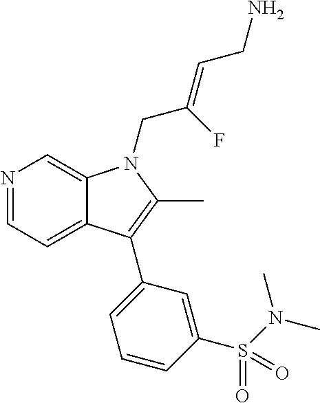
N1=CC=C2C(=C1)N(CC(=CCN)F)C(C)=C2C1=CC=CC(S(N(C)C)(=O)=O)=C1
